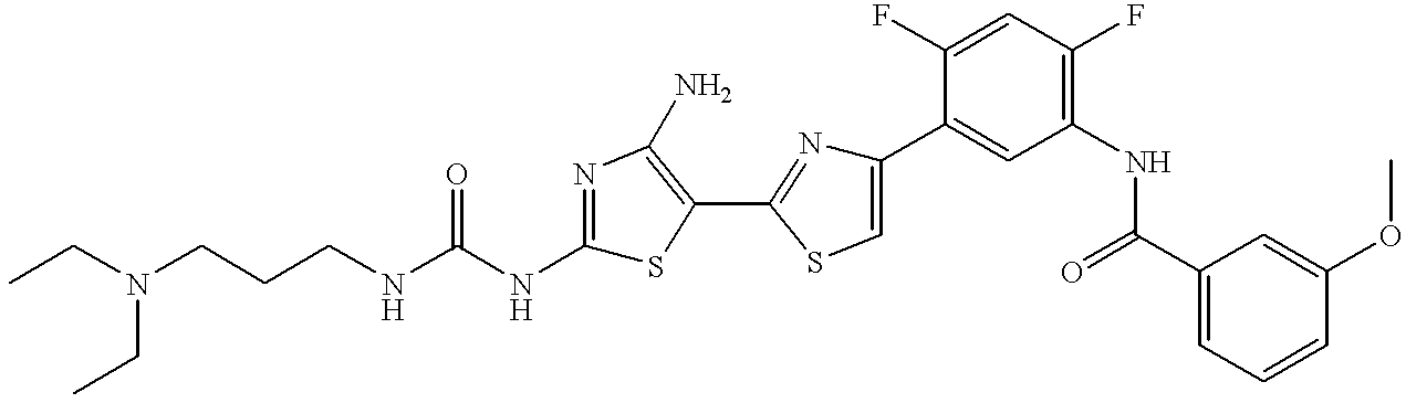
C(CNC(NC1=NC(N)=C(C2=NC(C3=CC(NC(C4=CC=CC(OC)=C4)=O)=C(F)C=C3F)=CS2)S1)=O)CN(CC)CC
